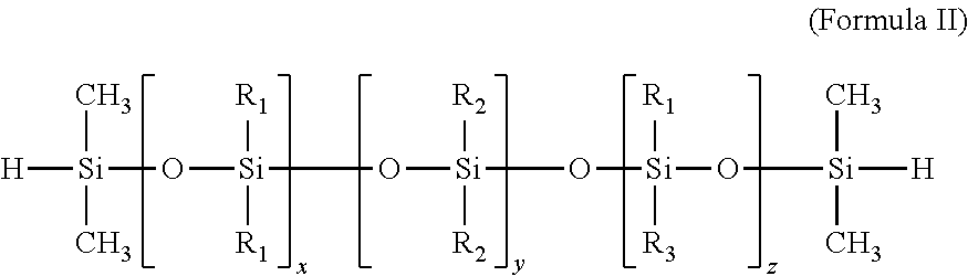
[H][Si](C)(C)O[Si]([R1])([R1])O[Si]([R2])([R2])O[Si]([R1])([R3])O[Si](C)(C)[H]
